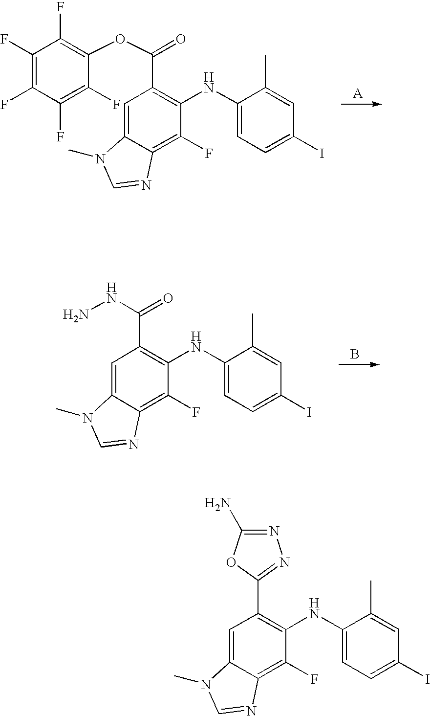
C1(F)=C(F)C(F)=C(F)C(OC(=O)C2=C(NC3=CC=C(I)C=C3C)C(F)=C3C(=C2)N(C)C=N3)=C1F.C(=O)(C1=C(NC2=CC=C(I)C=C2C)C(F)=C2C(=C1)N(C)C=N2)NN.B.C1(C2=NN=C(N)O2)=C(NC2=CC=C(I)C=C2C)C(F)=C2C(=C1)N(C)C=N2
